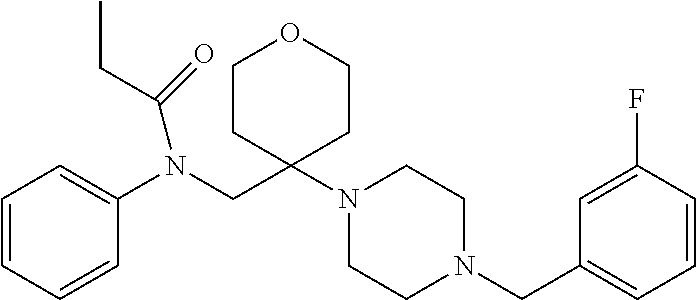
C1=C(F)C=CC=C1CN1CCN(C2(CN(C3=CC=CC=C3)C(=O)CC)CCOCC2)CC1
